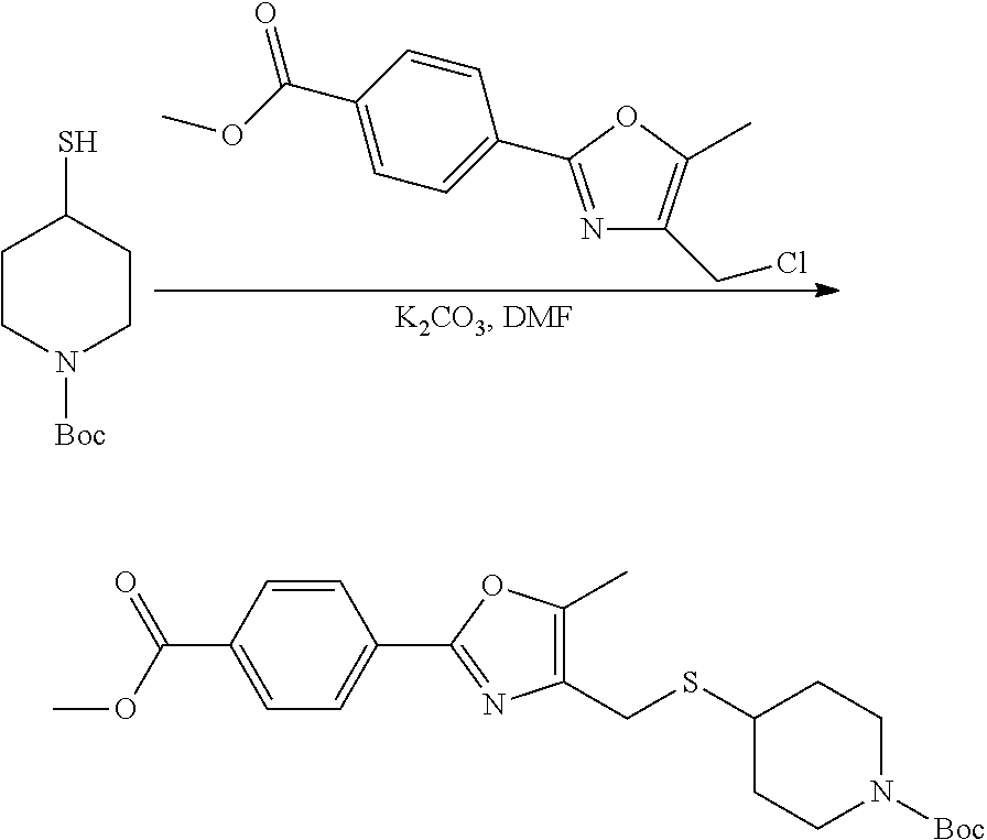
C1CN([Boc])CCC1S.N1=C(C2=CC=C(C(OC)=O)C=C2)OC(C)=C1CCl.C1=CC(C(OC)=O)=CC=C1C1=NC(CSC2CCN([Boc])CC2)=C(C)O1
